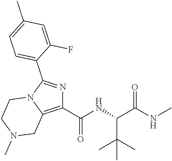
C1(C(NC(C(NC)=O)C(C)(C)C)=O)=C2N(C(C3=CC=C(C)C=C3F)=N1)CCN(C)C2
